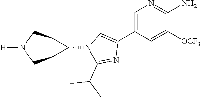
C1=C(C2=CN(C3C4C3CN([H])C4)C(C(C)C)=N2)C=C([OCF3])C(N)=N1
